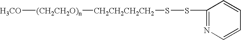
[(CH2CH2O)n]([H3CO])[CH2CH2CH2CH2]SSC1=NC=CC=C1
